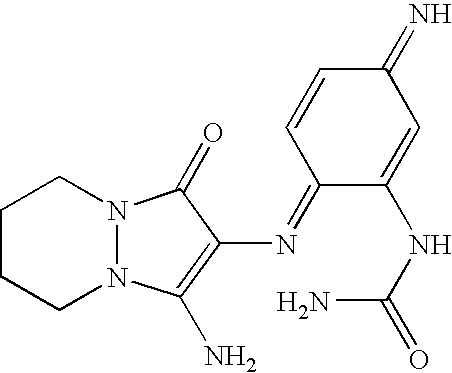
C1=CC(=NC2=C(N)N3N(C2=O)CCCC3)C(NC(=O)N)=CC1=N
